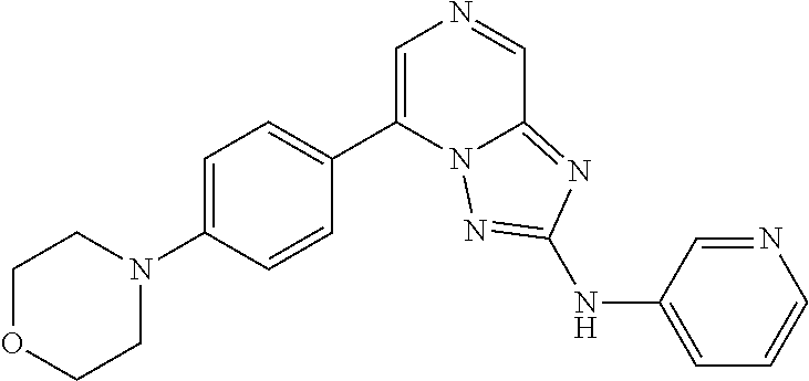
C1OCCN(C2=CC=C(C3=CN=CC4=NC(NC5=CC=CN=C5)=NN34)C=C2)C1
